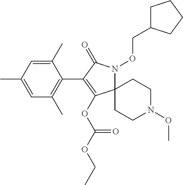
C1(C)=CC(C)=CC(C)=C1C1=C(OC(OCC)=O)C2(N(OCC3CCCC3)C1=O)CCN(OC)CC2
